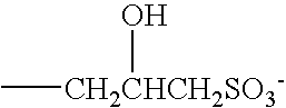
C[CH2CHCH2SO3-]O
